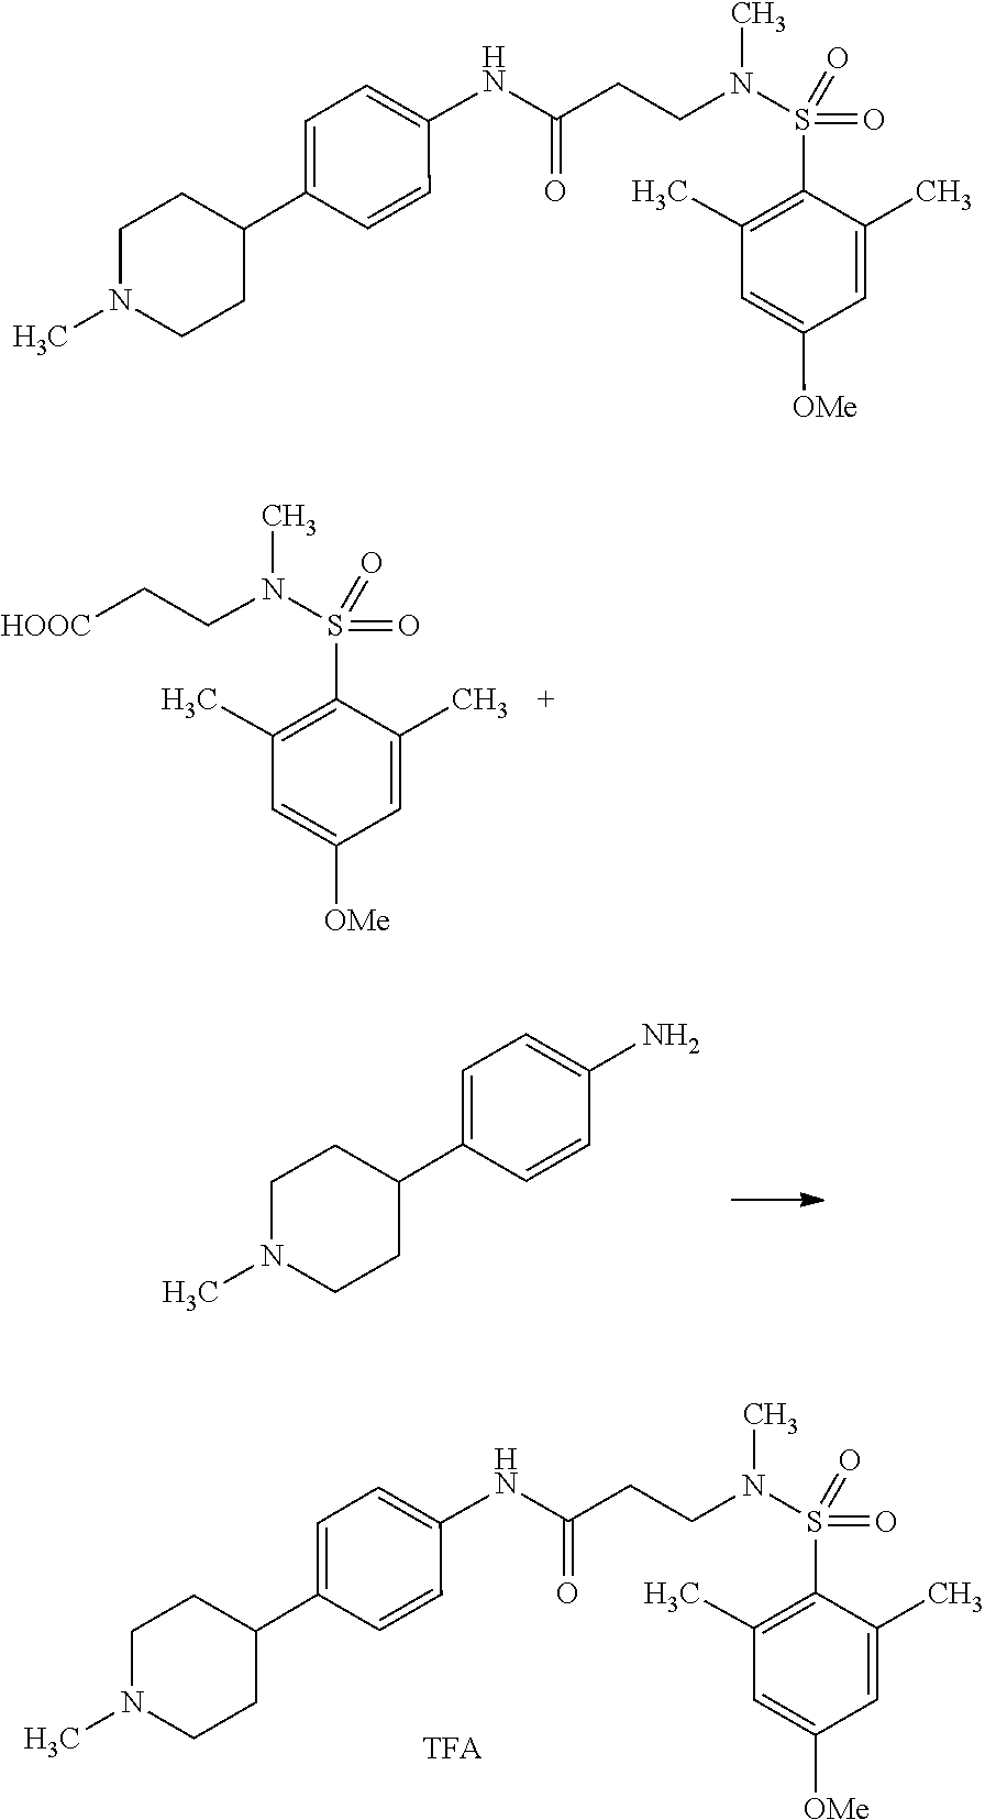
N(C(CCN(S(=O)(=O)C1=C(C)C=C([OMe])C=C1C)C)=O)C1=CC=C(C2CCN(C)CC2)C=C1.N(S(=O)(=O)C1=C(C)C=C([OMe])C=C1C)(CC[HOOC])C.CN1CCC(C2=CC=C(N)C=C2)CC1.N(C(CCN(S(=O)(=O)C1=C(C)C=C([OMe])C=C1C)C)=O)C1=CC=C(C2CCN(C)CC2)C=C1
